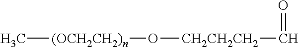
[(OCH2CH2)n](O[CH2CH2CH2]C=O)C
